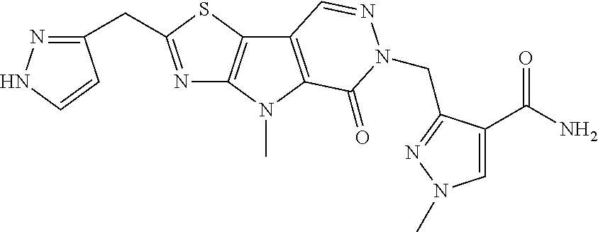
N1=C(CC2=NNC=C2)SC2=C1N(C)C1=C2C=NN(CC2=NN(C)C=C2C(N)=O)C1=O
